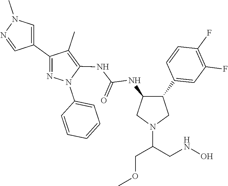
C1(C2=CN(C)N=C2)=NN(C2=CC=CC=C2)C(NC(NC2C(C3=CC(F)=C(F)C=C3)CN(C(CNO)COC)C2)=O)=C1C
